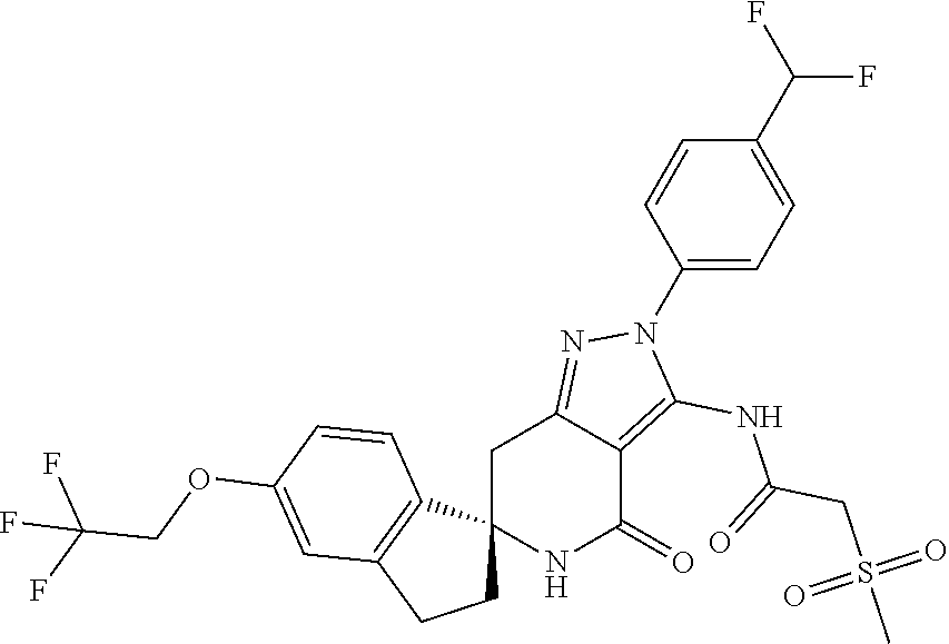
C12(NC(=O)C3=C(NC(CS(C)(=O)=O)=O)N(C4=CC=C(C(F)F)C=C4)N=C3C1)CCC1=C2C=CC(OCC(F)(F)F)=C1
